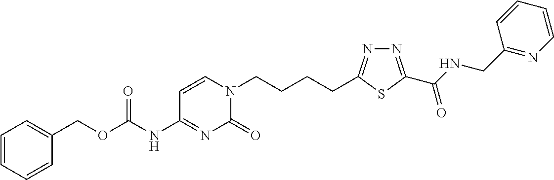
C1(COC(=O)NC2=NC(=O)N(CCCCC3=NN=C(C(NCC4=NC=CC=C4)=O)S3)C=C2)=CC=CC=C1
